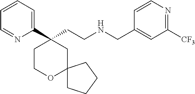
C1(C2(CCNCC3=CC([CF3])=NC=C3)CCOC3(C2)CCCC3)=CC=CC=N1
